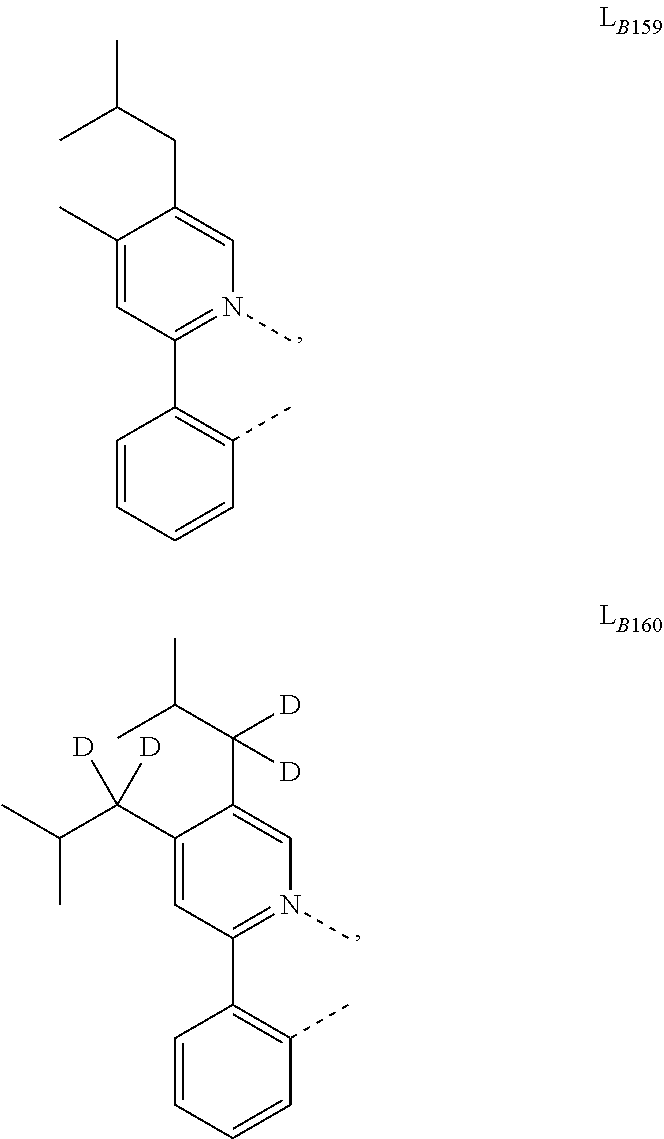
C1(C)=CC(C2=C(C)C=CC=C2)=N(C)C=C1CC(C)C.C1(C(C(C)C)([D])[D])=CC(C2=C(C)C=CC=C2)=N(C)C=C1C(C(C)C)([D])[D]
